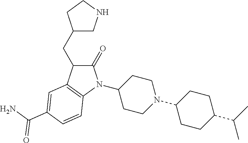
C1(N2C(=O)C(CC3CNCC3)C3=C2C=CC(C(=O)N)=C3)CCN(C2CCC(C(C)C)CC2)CC1
